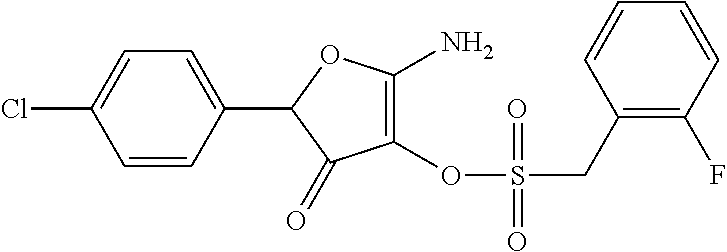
C1(C2=CC=C(Cl)C=C2)C(=O)C(OS(CC2=C(F)C=CC=C2)(=O)=O)=C(N)O1
